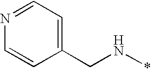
N(*)CC1=CC=NC=C1
